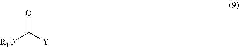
O=C([Y])[R1O]
